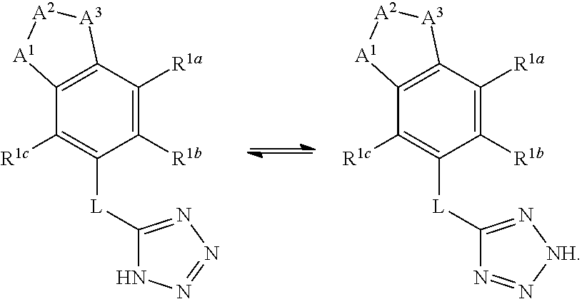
C1([R1c])=C([L]C2=NN=NN2)C([R1b])=C([R1a])C2=C1[A1][A2][A3]2.C1([R1c])=C([L]C2=N[NH]N=N2)C([R1b])=C([R1a])C2=C1[A1][A2][A3]2
